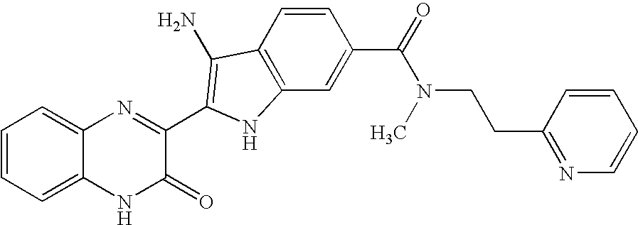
C1=C2C(=CC=C1)N=C(C1=C(N)C3=C(C=C(C(=O)N(C)CCC4=NC=CC=C4)C=C3)N1)C(=O)N2
